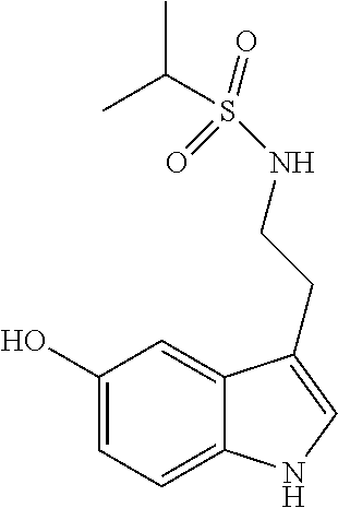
C1(O)=CC=C2C(=C1)C(CCNS(C(C)C)(=O)=O)=CN2
